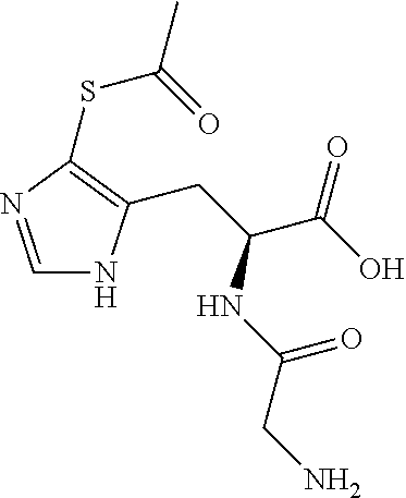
C1=NC(SC(=O)C)=C(CC(NC(=O)CN)C(=O)O)N1
